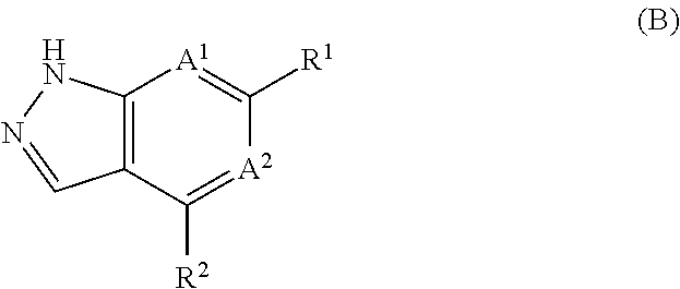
C12=C(C([R2])=[A2]C([R1])=[A1]1)C=NN2
